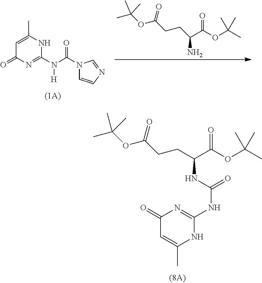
C1(=O)C=C(C)NC(NC(=O)NC(C(=O)OC(C)(C)C)CCC(OC(C)(C)C)=O)=N1.C(C(OC(C)(C)C)=O)(N)CCC(OC(C)(C)C)=O.C1=C(C)NC(N(C(=O)N2C=CN=C2)[H])=NC1=O
